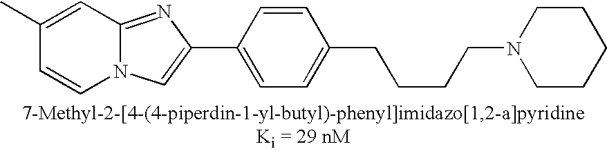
C1(C)=CC2=NC(C3=CC=C(CCCCN4CCCCC4)C=C3)=CN2C=C1
